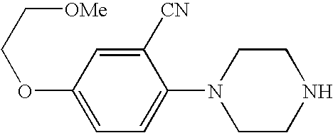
C1=C(OCC[OMe])C=C([CN])C(N2CCNCC2)=C1
